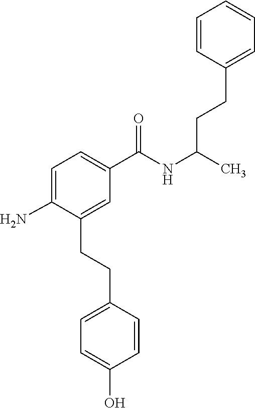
C(NC(C)CCC1=CC=CC=C1)(C1=CC=C(N)C(CCC2=CC=C(O)C=C2)=C1)=O
